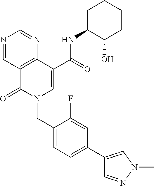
N1=CC2=C(N=C1)C(C(=O)NC1C(O)CCCC1)=CN(CC1=CC=C(C3=CN(C)N=C3)C=C1F)C2=O
